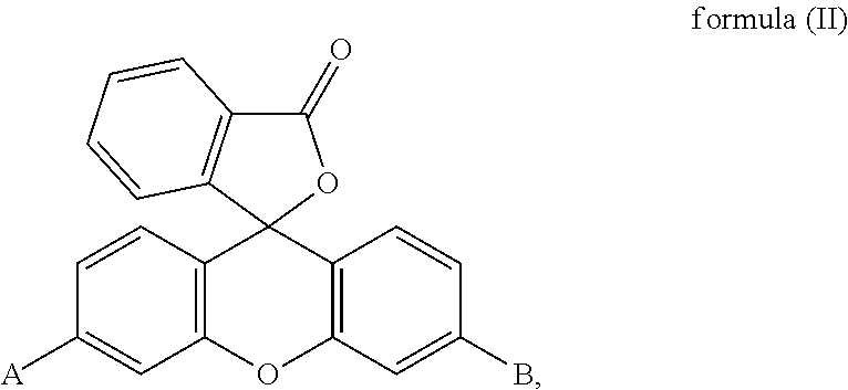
C12(C3=C(OC4=C1C=CC(B)=C4)C=C([A])C=C3)OC(=O)C1=C2C=CC=C1
